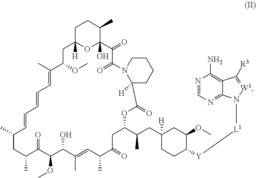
C1C2([H])OC(O)(C(C)C1)C(=O)C(=O)N1C([H])(CCCC1)C(=O)OC(C(CC1([H])CCC([Y][L1]N3C4=NC=NC(N)=C4C([R3])=[W1]3)C(OC)C1)C)CC(=O)C(C)C=C(C)C(O)C(OC)C(=O)C(C)CC(C)C=CC=CC=C(C)C(OC)C2
